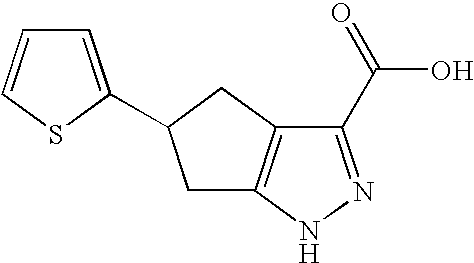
C1(C(=O)O)=NNC2=C1CC(C1=CC=CS1)C2
